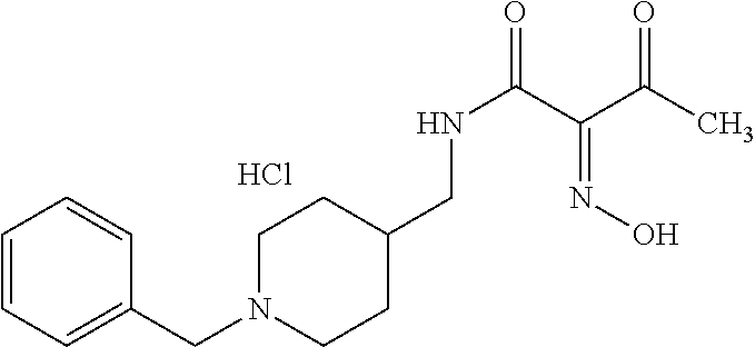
C1=CC=C(CN2CCC(CNC(C(C(C)=O)=NO)=O)CC2)C=C1.Cl
